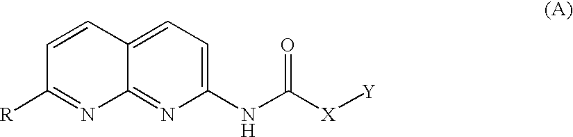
C12=NC(NC([X][Y])=O)=CC=C1C=CC([R])=N2
